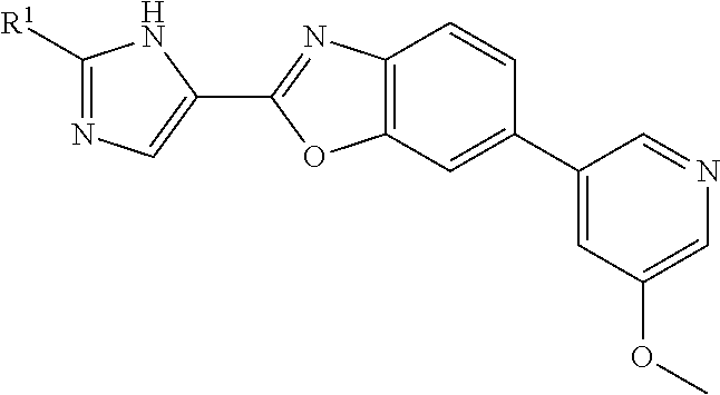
N1=C([R1])NC(C2=NC3=C(O2)C=C(C2=CC(OC)=CN=C2)C=C3)=C1
